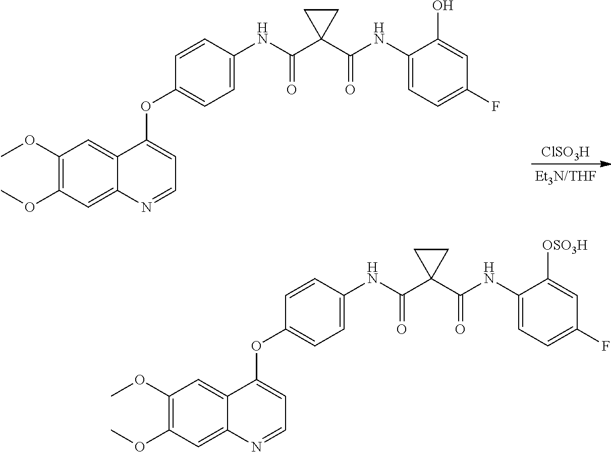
C1(OC)=C(OC)C=C2C(=C1)C(OC1=CC=C(NC(C3(C(NC4=CC=C(F)C=C4O)=O)CC3)=O)C=C1)=CC=N2.[ClSO3H].C1(OC)=C(OC)C=C2C(=C1)C(OC1=CC=C(NC(C3(C(NC4=CC=C(F)C=C4[OSO3H])=O)CC3)=O)C=C1)=CC=N2
